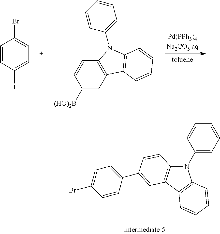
C1=CC(I)=CC=C1Br.C1([(HO)2B])=CC2=C(C=C1)N(C1=CC=CC=C1)C1=C2C=CC=C1.N1(C2=CC=CC=C2)C2=C(C3=C1C=CC=C3)C=C(C1=CC=C(Br)C=C1)C=C2
